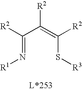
C(=N[R1])(C(=C(S[R3])[R2])[R2])[R2]
